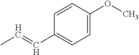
C1=C(OC)C=CC(C=CC)=C1
